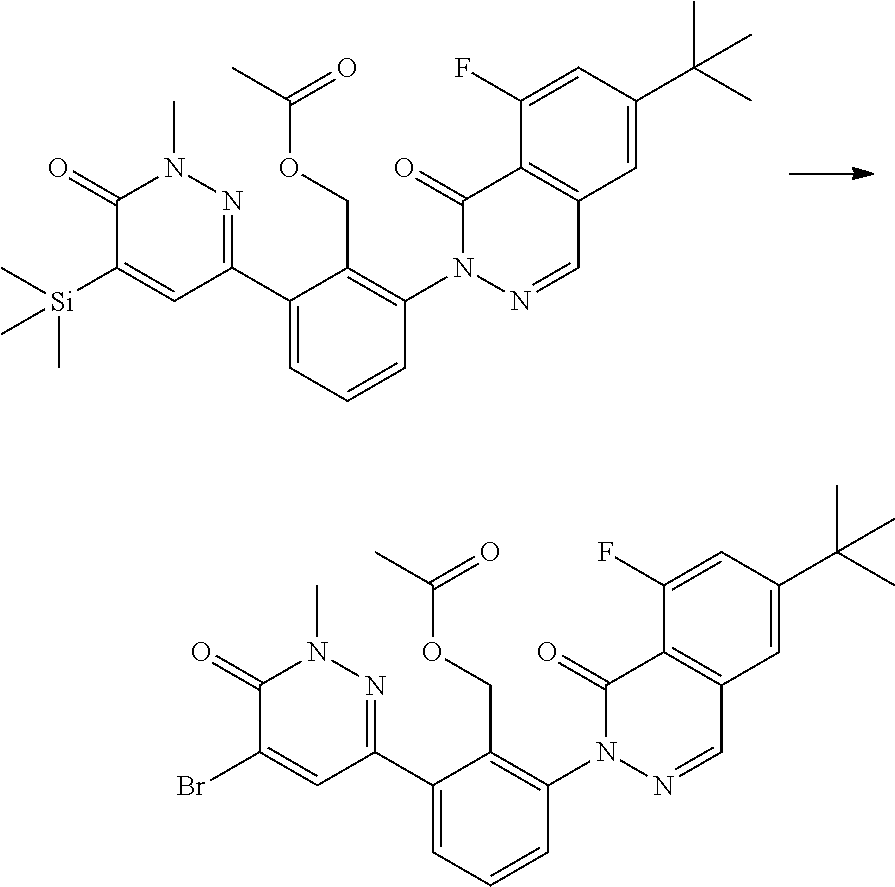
C1=C(C2=NN(C)C(=O)C([Si](C)(C)C)=C2)C(COC(=O)C)=C(N2N=CC3=C(C2=O)C(F)=CC(C(C)(C)C)=C3)C=C1.C1=C(C2=NN(C)C(=O)C(Br)=C2)C(COC(=O)C)=C(N2N=CC3=C(C2=O)C(F)=CC(C(C)(C)C)=C3)C=C1
